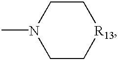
N1(C)CC[R13]CC1
